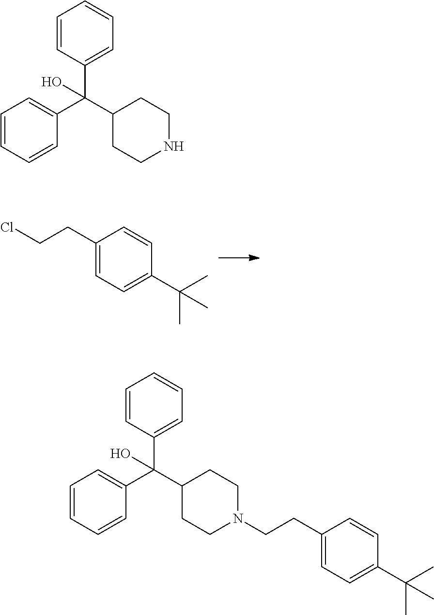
C1(CCCl)=CC=C(C(C)(C)C)C=C1.C1(C(C2CCNCC2)(C2=CC=CC=C2)O)=CC=CC=C1.C1(C(C2CCN(CCC3=CC=C(C(C)(C)C)C=C3)CC2)(C2=CC=CC=C2)O)=CC=CC=C1
